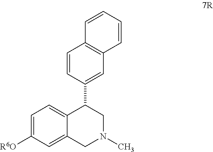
C12=CC=C([R6O])C=C1CN(C)CC2C1=CC2=C(C=C1)C=CC=C2
